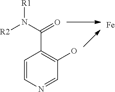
C1=CN=CC(O)=C1C(N([R2])[R1])=O.[Fe]
